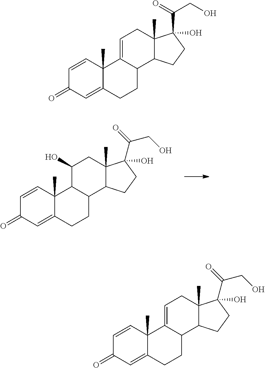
C1=CC2(C)C(=CC1=O)CCC1C2C(O)CC2(C)C1CCC2(O)C(CO)=O.C1=CC2(C)C(=CC1=O)CCC1C2=CCC2(C)C1CCC2(C(=O)CO)O.C1=CC2(C)C(=CC1=O)CCC1C2=CCC2(C)C1CCC2(O)C(CO)=O
